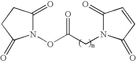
C1(=O)N(CC(ON2C(=O)CCC2=O)=O)C(=O)C=C1
